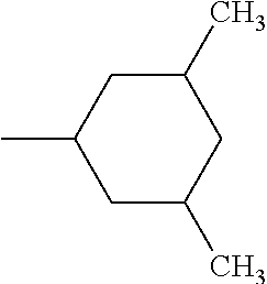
C1C(C)CC(C)CC1C
